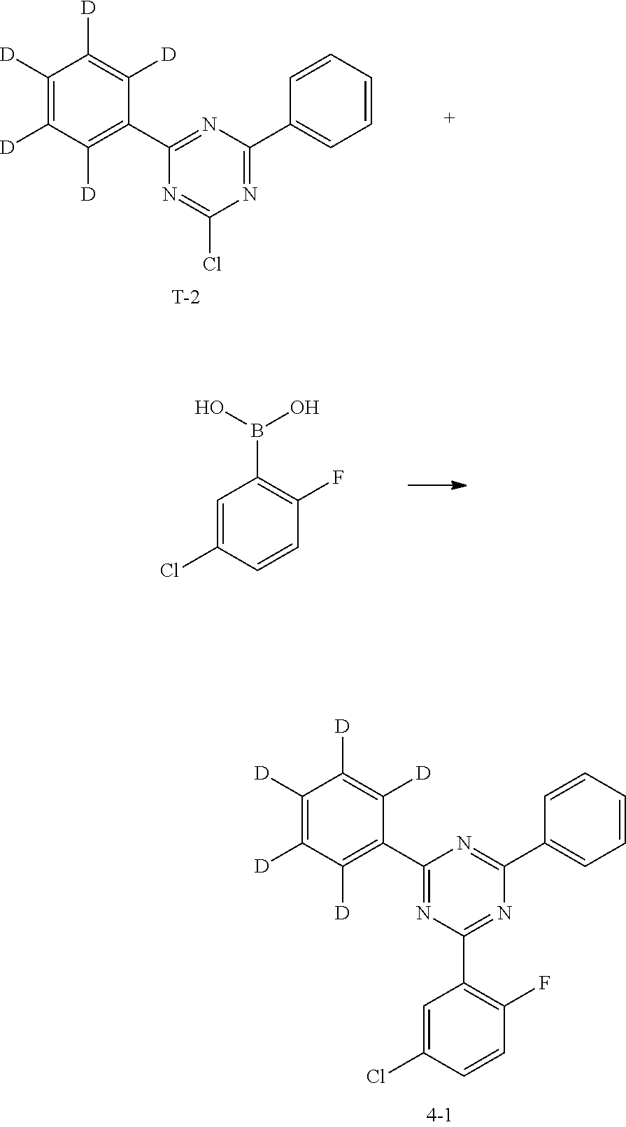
C1([D])=C([D])C([D])=C(C2=NC(C3=CC=CC=C3)=NC(Cl)=N2)C([D])=C1[D].[T].C1=C(Cl)C=CC(F)=C1B(O)O.C1([D])=C([D])C([D])=C(C2=NC(C3=C(F)C=CC(Cl)=C3)=NC(C3=CC=CC=C3)=N2)C([D])=C1[D]
